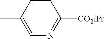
C1(C)=CN=C([CO2iPr])C=C1
